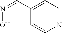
N1=CC=C(C=NO)C=C1
